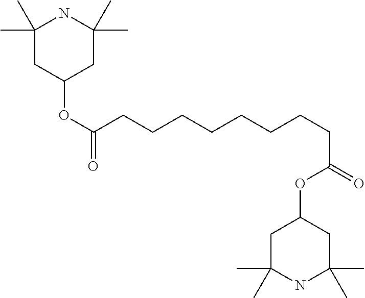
C1(C)(C)CC(OC(CCCCCCCCC(OC2CC(C)(C)NC(C)(C)C2)=O)=O)CC(C)(C)N1
